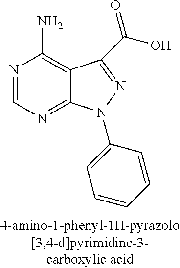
N1=CN=C2C(=C1N)C(C(=O)O)=NN2C1=CC=CC=C1
